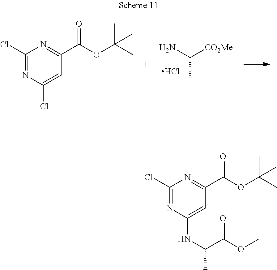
CC(N)[CO2Me].Cl.C1(Cl)=NC(Cl)=CC(C(OC(C)(C)C)=O)=N1.C1(Cl)=NC(NC(C)C(OC)=O)=CC(C(OC(C)(C)C)=O)=N1
